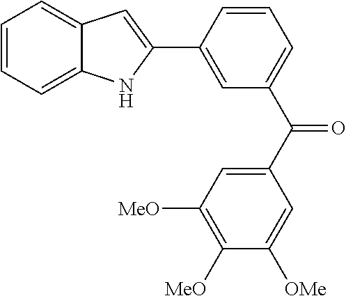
C12=CC=CC=C1C=C(C1=CC(C(C3=CC([MeO])=C([MeO])C([OMe])=C3)=O)=CC=C1)N2
